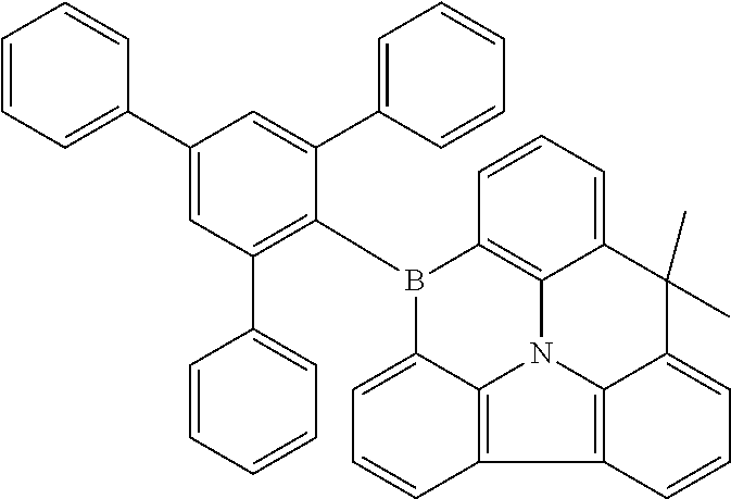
C1(C2=CC(C3=CC=CC=C3)=C(B3C4=CC=CC5=C4N4C6=C3C=CC=C6C(C)(C)C3=CC=CC5=C43)C(C3=CC=CC=C3)=C2)=CC=CC=C1
